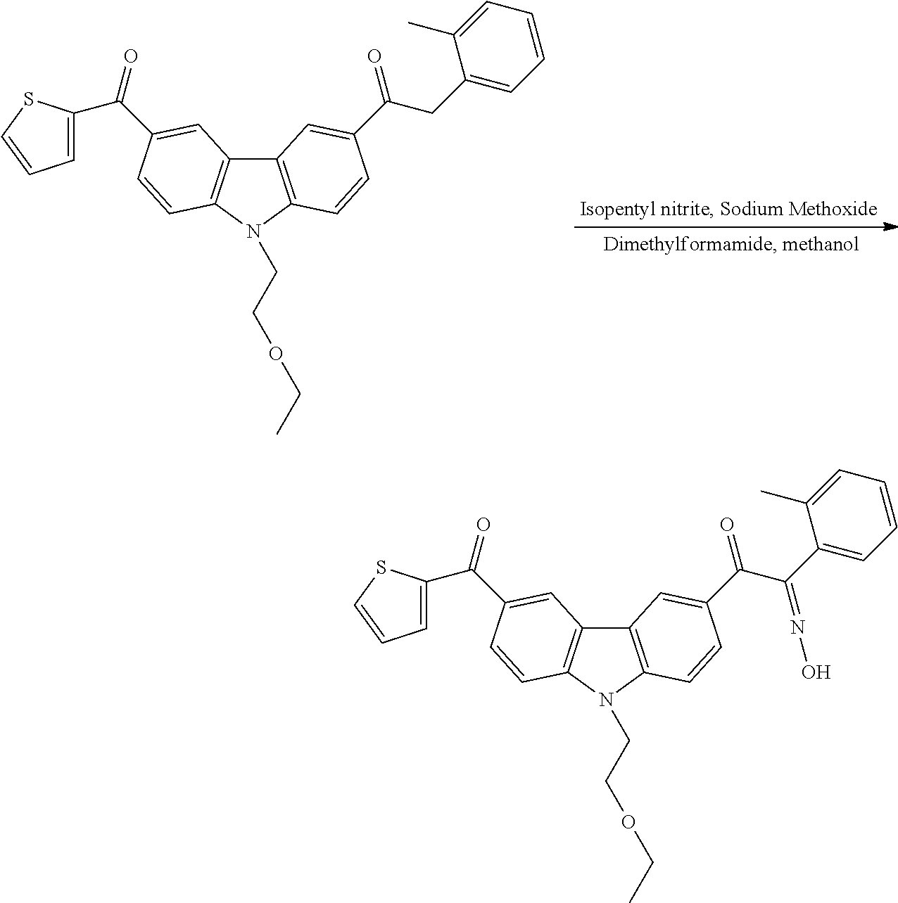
C12=C(N(CCOCC)C3=C1C=C(C(=O)C1=CC=CS1)C=C3)C=CC(C(=O)CC1=CC=CC=C1C)=C2.C12=C(N(CCOCC)C3=C1C=C(C(=O)C1=CC=CS1)C=C3)C=CC(C(=O)C(C1=CC=CC=C1C)=NO)=C2
